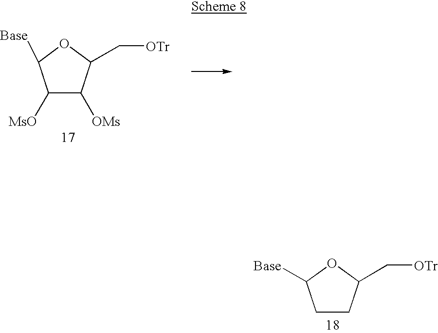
C1([MsO])C([OMs])C(C[OTr])OC1[Base].C1CC(C[OTr])OC1[Base]
